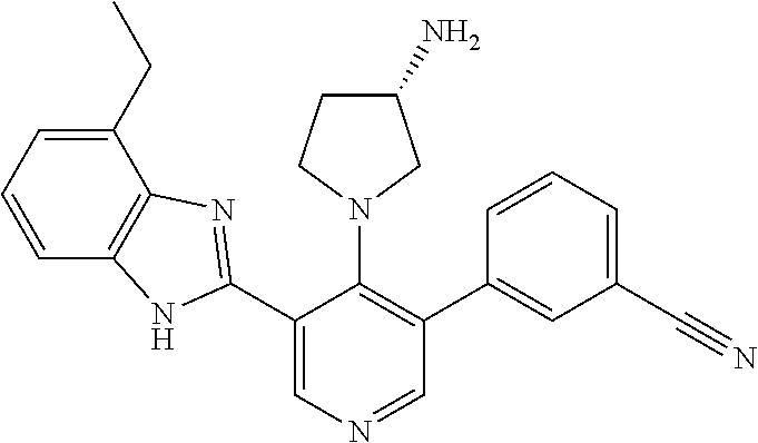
C1(CC)=CC=CC2=C1N=C(C1=CN=CC(C3=CC(C#N)=CC=C3)=C1N1CC(N)CC1)N2
